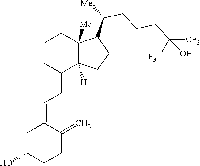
C1CC(=CC=C2CC(O)CCC2=C)C2([H])C([Me])(C1)C(C(CCCC([CF3])([F3C])O)[Me])CC2
